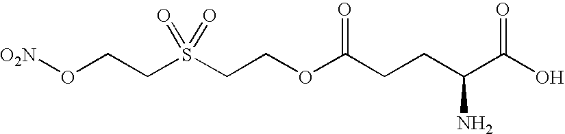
[O2N]OCCS(CCOC(CCC(C(O)=O)N)=O)(=O)=O
